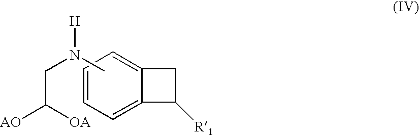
C1=CC=C2C(=C1)CC2[R1].CN(CC([AO])[OA])[H]
